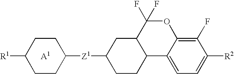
C1CC2C(CC1[Z1]C1CCC([R1])CC1)C(F)(F)OC1=C(F)C([R2])=CC=C21
